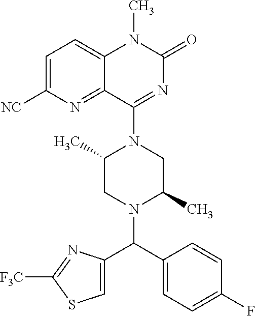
C1=C([NC])N=C2C(=C1)N(C)C(=O)N=C2N1C(C)CN(C(C2=CC=C(F)C=C2)C2=CSC([F3C])=N2)C(C)C1
